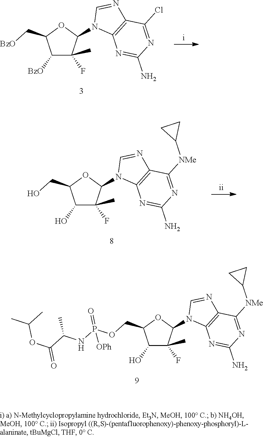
C1([BzO])C(F)(C)C(N2C3=C(N=C2)C(Cl)=NC(N)=N3)OC1C[BzO].C1(O)C(F)(C)C(N2C3=C(N=C2)C([NMe]C2CC2)=NC(N)=N3)OC1CO.C1(O)C(F)(C)C(N2C3=C(N=C2)C([NMe]C2CC2)=NC(N)=N3)OC1COP(NC(C)C(=O)OC(C)C)(=O)[OPh]
